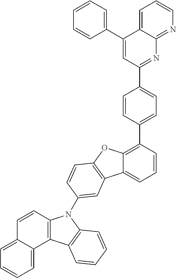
C12=CC=CC(C3=CC=C(C4=NC5=NC=CC=C5C(C5=CC=CC=C5)=C4)C=C3)=C1OC1=C2C=C(N2C3=C(C4=CC=CC=C4C=C3)C3=C2C=CC=C3)C=C1
